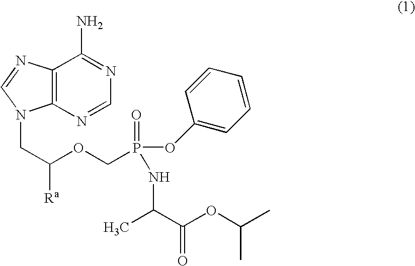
C12=C(N=CN=C1N)N(CC([Ra])OCP(OC1=CC=CC=C1)(=O)NC(C)C(=O)OC(C)C)C=N2
